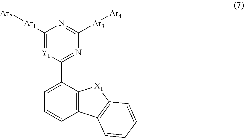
C1([Ar1][Ar2])=[Y1]C(C2=CC=CC3=C2[X1]C2=C3C=CC=C2)=NC([Ar3][Ar4])=N1
